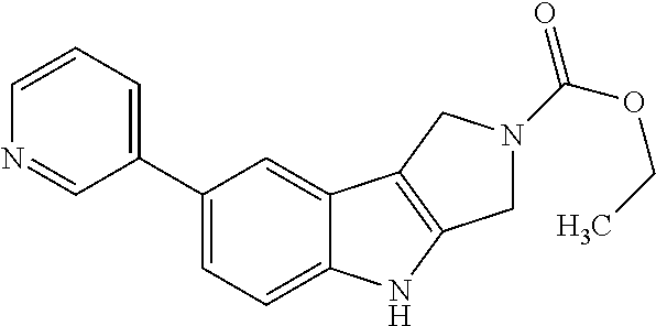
C1(C2=CC=CN=C2)=CC=C2C(=C1)C1=C(N2)CN(C(OCC)=O)C1
